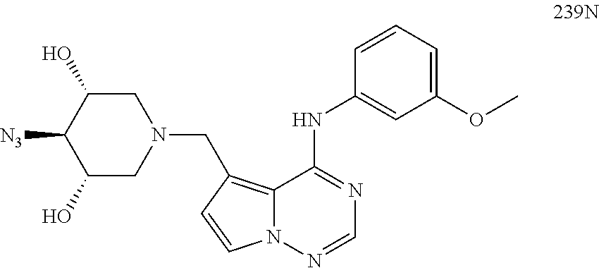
C1C(O)C([N3])C(O)CN1CC1=C2N(N=CN=C2NC2=CC(OC)=CC=C2)C=C1
